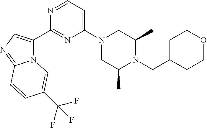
N12C(C3=NC(N4CC(C)N(CC5CCOCC5)C(C)C4)=CC=N3)=CN=C1C=CC(C(F)(F)F)=C2
